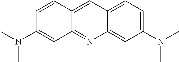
C1(N(C)C)=CC=C2C(=C1)N=C1C(=C2)C=CC(N(C)C)=C1
